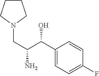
C1CCN(CC(N)C(C2=CC=C(F)C=C2)O)C1
